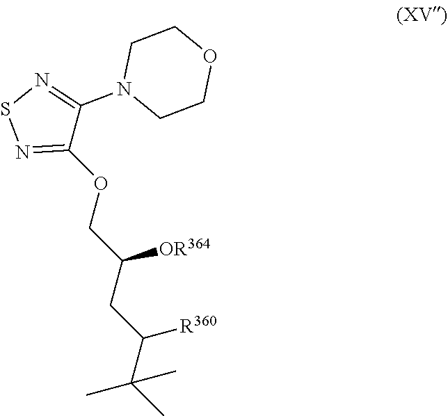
C1(OCC(CC(C(C)(C)C)[R360])[OR364])=NSN=C1N1CCOCC1
